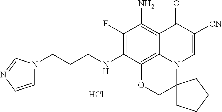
Cl.C(CCNC1=C(F)C(N)=C2C3=C1OCC1(N3C=C([CN])C2=O)CCCC1)N1C=CN=C1
